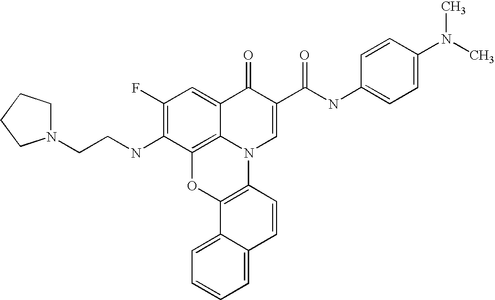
C12=C3C(=CC(F)=C1NCCN1CCCC1)C(=O)C(C(=O)NC1=CC=C(N(C)C)C=C1)=CN3C1=C(O2)C2=CC=CC=C2C=C1
